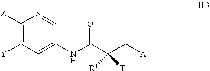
[X]1=CC(NC(C(C[A])([R1])[T])=O)=CC([Y])=C1[Z]
